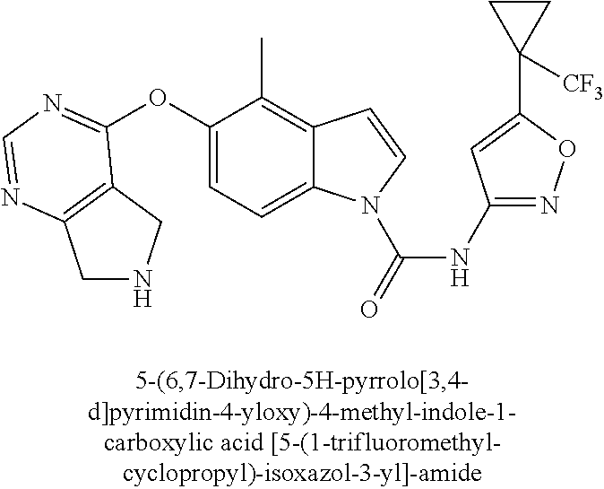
C1(OC2=NC=NC3=C2CNC3)=CC=C2C(=C1C)C=CN2C(=O)NC1=NOC(C2([CF3])CC2)=C1
